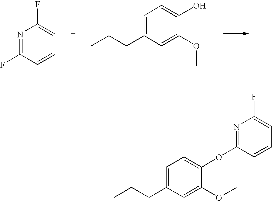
N1=C(F)C=CC=C1F.C1=C(CCC)C=C(OC)C(O)=C1.C1=C(CCC)C=C(OC)C(OC2=NC(F)=CC=C2)=C1
